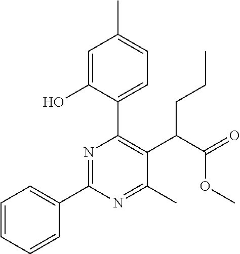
C1=CC=CC(C2=NC(C3=CC=C(C)C=C3O)=C(C(C(=O)OC)CCC)C(C)=N2)=C1
